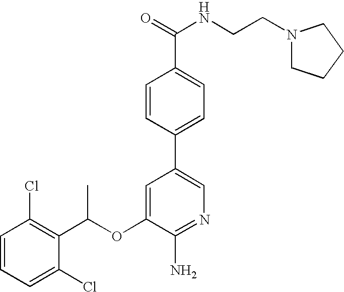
C1=CC(Cl)=C(C(OC2=CC(C3=CC=C(C(NCCN4CCCC4)=O)C=C3)=CN=C2N)C)C(Cl)=C1
